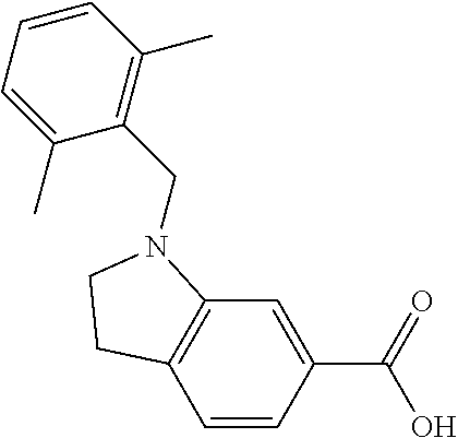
C1=CC(C(=O)O)=CC2=C1CCN2CC1=C(C)C=CC=C1C
